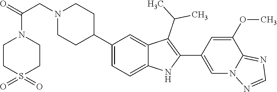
C1(C2CCN(CC(N3CCS(=O)(=O)CC3)=O)CC2)=CC=C2C(=C1)C(C(C)C)=C(C1=CN3C(=NC=N3)C(OC)=C1)N2
